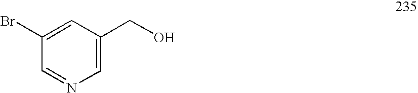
C1=NC=C(CO)C=C1Br
